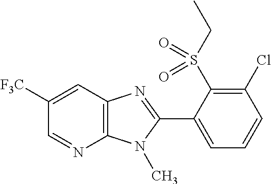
C12=C(C=C([F3C])C=N1)N=C(C1=CC=CC(Cl)=C1S(CC)(=O)=O)N2C
